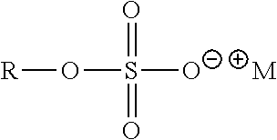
[R]OS([O-])(=O)=O.[M]
